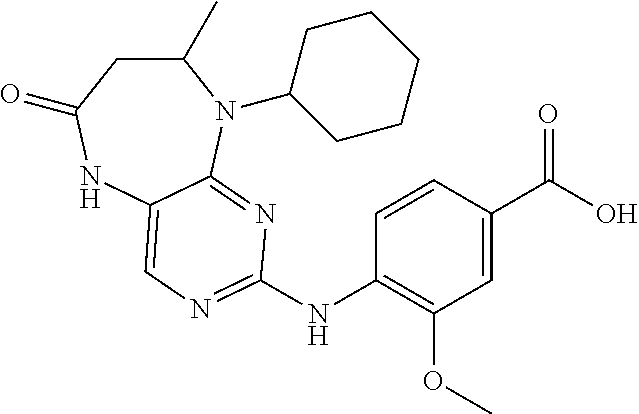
C1(C)CC(=O)NC2=CN=C(NC3=C(OC)C=C(C(O)=O)C=C3)N=C2N1C1CCCCC1
